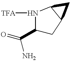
C1(C(N)=O)CC2C(N1[TFA])C2
